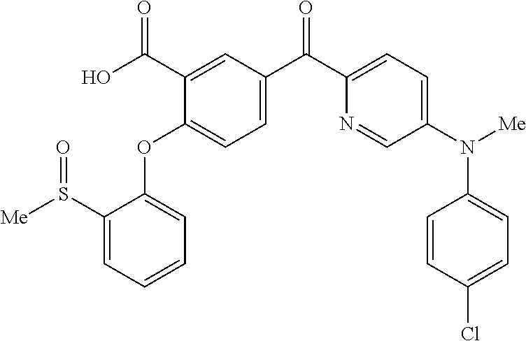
C1=C(C(O)=O)C(OC2=CC=CC=C2S([Me])=O)=CC=C1C(C1=CC=C(N([Me])C2=CC=C(Cl)C=C2)C=N1)=O
